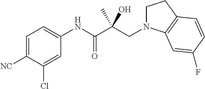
C1=C([NC])C(Cl)=CC(NC(C(CN2CCC3=C2C=C(F)C=C3)(C)O)=O)=C1
